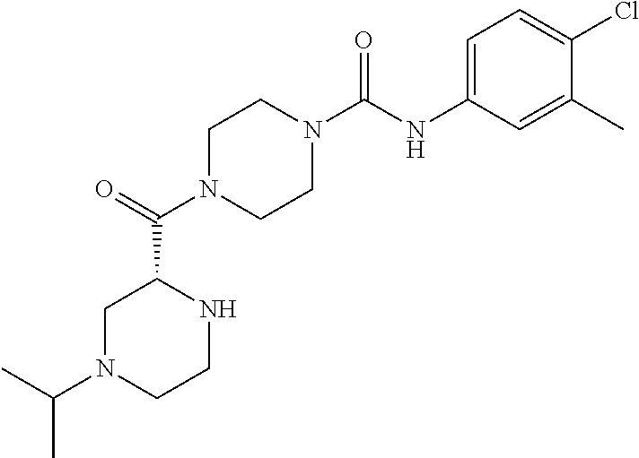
C1N(C(C2NCCN(C(C)C)C2)=O)CCN(C(NC2=CC=C(Cl)C(C)=C2)=O)C1
